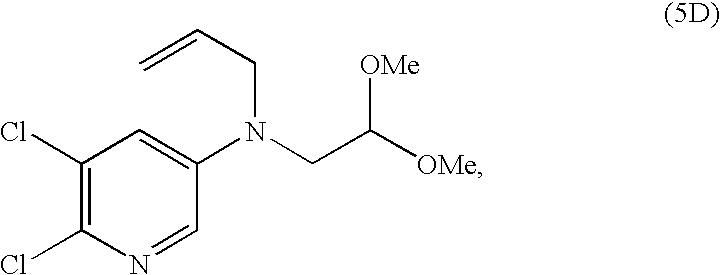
C1(Cl)=C(Cl)N=CC(N(CC([OMe])[OMe])CC=C)=C1
